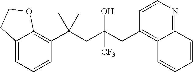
C1=CC(C(CC(CC2=C3C(=NC=C2)C=CC=C3)(O)[CF3])(C)C)=C2C(=C1)CCO2
